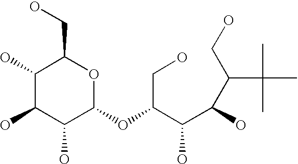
C1(O)C(O)C(O)C(OC(C(C(O)C(CO)C(C)(C)C)O)CO)OC1CO
